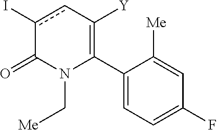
C1(C2=C([Y])cc(I)C(=O)N2C[Me])=CC=C(F)C=C1[Me]
